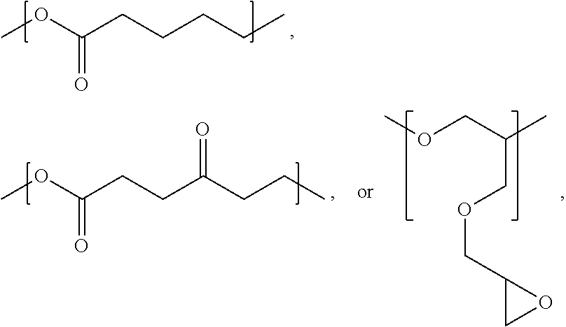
COC(CCCCC)=O.COCC(C)COCC1CO1.COC(CCC(CCC)=O)=O
